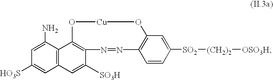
C12=C(C(N)=CC([HO3S])=C1)C1=C(C([SO3H])=C2)N=NC2=C(O[Cu]O1)C=C([SO2][(CH2)2][OSO3H])C=C2
